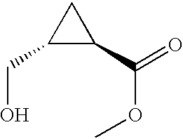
C1(CO)C(C(OC)=O)C1
